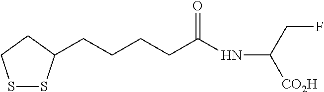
S1SC(CCCCC(NC([CO2H])CF)=O)CC1
